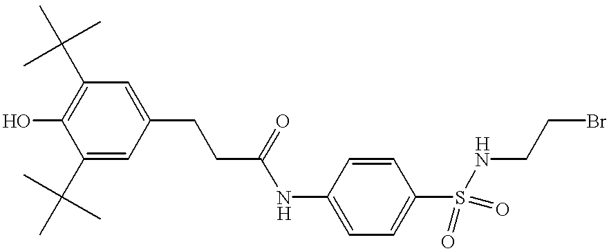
C1(C(C)(C)C)=CC(CCC(NC2=CC=C(S(NCCBr)(=O)=O)C=C2)=O)=CC(C(C)(C)C)=C1O
